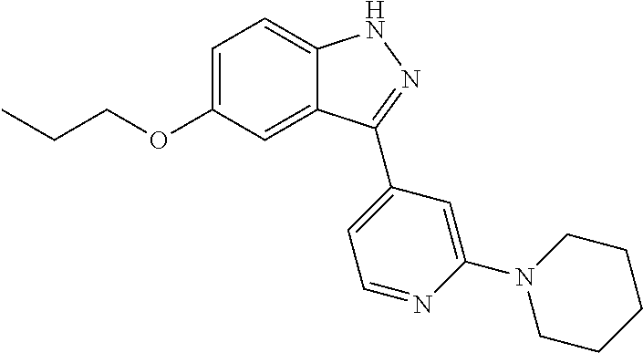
C1=C(OCCC)C=C2C(=C1)NN=C2C1=CC=NC(N2CCCCC2)=C1
